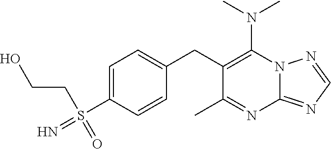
N(C1=C(CC2=CC=C(S(CCO)(=N)=O)C=C2)C(C)=NC2=NC=NN12)(C)C
